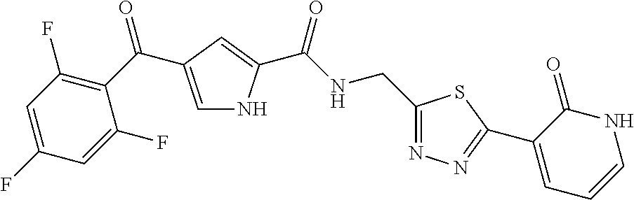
C1=C(C(=O)C2=C(F)C=C(F)C=C2F)C=C(C(NCC2=NN=C(C3=CC=CNC3=O)S2)=O)N1
